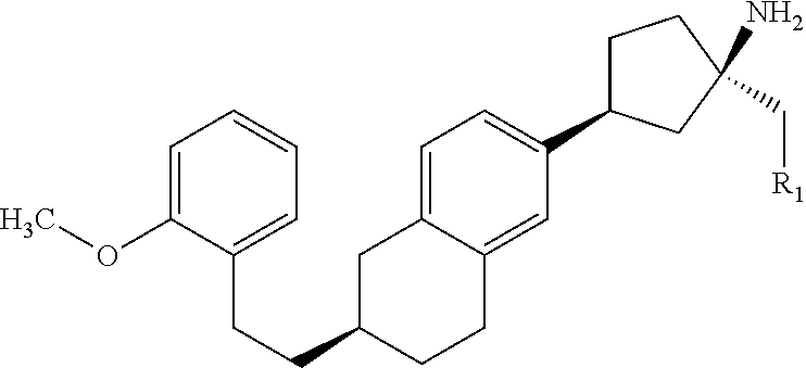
C1=C2C(=CC(C3CCC(C[R1])(N)C3)=C1)CCC(CCC1=CC=CC=C1OC)C2
